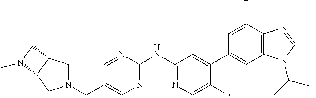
N1(CC2=CN=C(NC3=NC=C(F)C(C4=CC5=C(C(F)=C4)N=C(C)N5C(C)C)=C3)N=C2)CC2C(C1)N(C)C2
